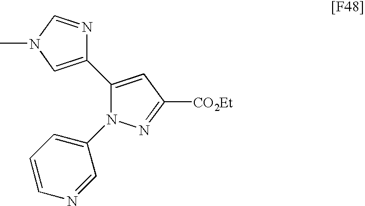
C1(C2=CN(C)C=N2)=CC([CO2Et])=NN1C1=CC=CN=C1
